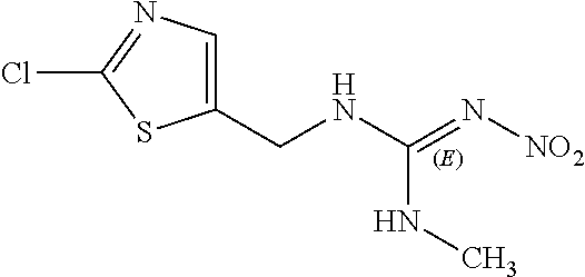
C1(CNC(=N[NO2])NC)=CN=C(Cl)S1
